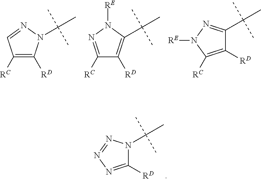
C1([RC])=C([RD])N(C(C)(C)C)N=C1.C1([RC])=NN([RE])C(C(C)(C)C)=C1[RD].C1([RD])=C([RC])N([RE])N=C1C(C)(C)C.C1([RD])=NN=NN1C(C)(C)C
